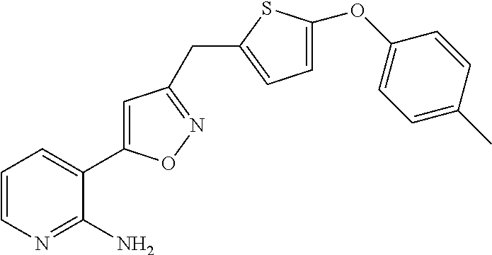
C1=CN=C(N)C(C2=CC(CC3=CC=C(OC4=CC=C(C)C=C4)S3)=NO2)=C1
